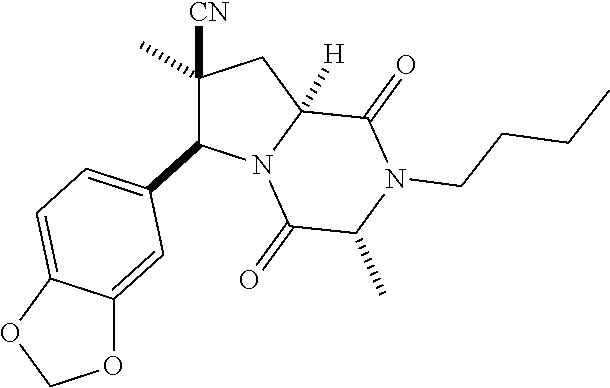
C1([CN])(C)CC2([H])N(C(=O)C(C)N(CCCC)C2=O)C1C1=CC=C2C(=C1)OCO2
